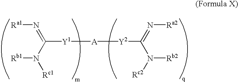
C([Y1][A][Y2]C(N([Rc2])[Rb2])=N[Ra2])(N([Rc1])[Rb1])=N[Ra1]
